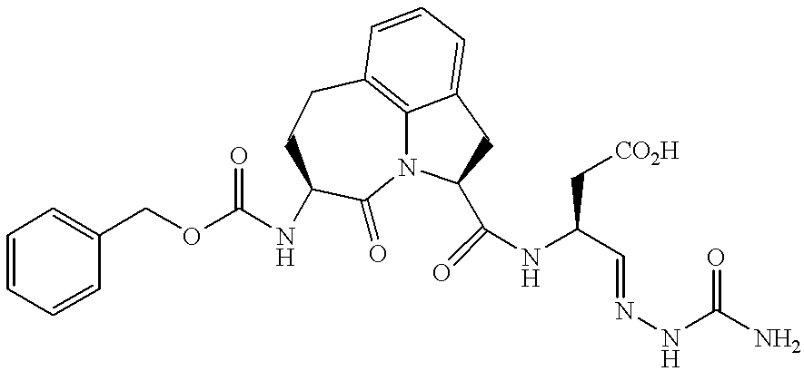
C1=CC=CC(COC(=O)NC2CCC3=C4N(C2=O)C(C(=O)NC(C=NNC(N)=O)C[CO2H])CC4=CC=C3)=C1
